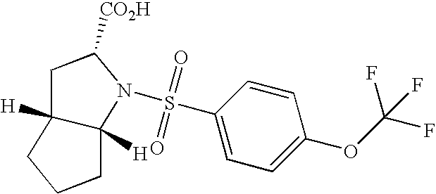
C12([H])C([H])(CCC1)N(S(=O)(=O)C1=CC=C(OC(F)(F)F)C=C1)C([CO2H])C2
